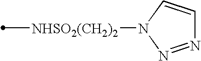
[NHSO2(CH2)2](C)N1N=NC=C1
